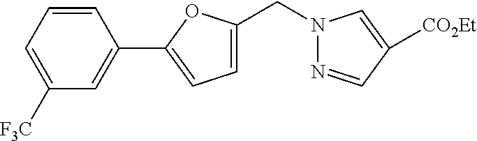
C1=C([F3C])C=C(C2=CC=C(CN3N=CC([CO2Et])=C3)O2)C=C1
